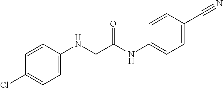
C1=CC(NCC(NC2=CC=C(C#N)C=C2)=O)=CC=C1Cl
